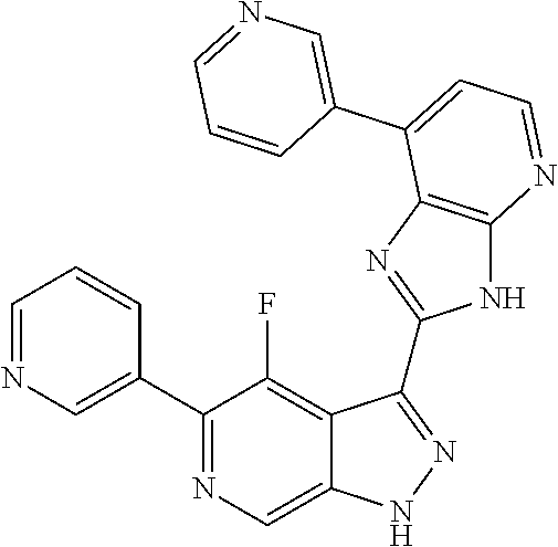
C1=NC=C(C2=NC=C3C(=C2F)C(C2=NC4=C(N2)N=CC=C4C2=CN=CC=C2)=NN3)C=C1
